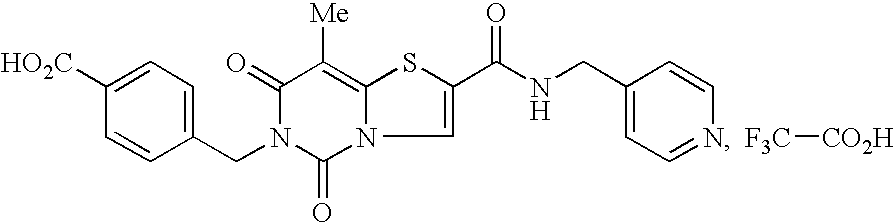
C1=C([HO2C])C=CC(CN2C(=O)N3C(=C([Me])C2=O)SC(C(NCC2=CC=NC=C2)=O)=C3)=C1.[F3C][CO2H]
